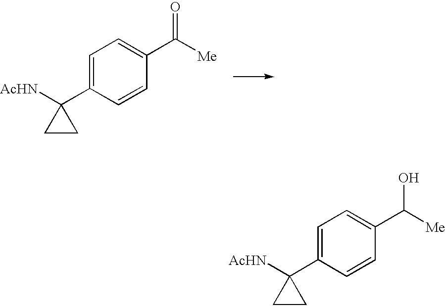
C1=C(C2([AcHN])CC2)C=CC(C([Me])O)=C1.C1=C(C2([AcHN])CC2)C=CC(C([Me])=O)=C1
